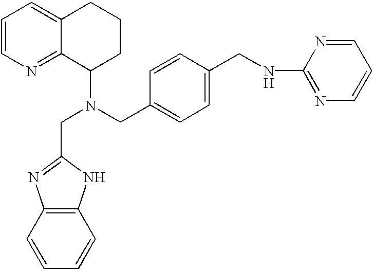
C(N(CC1=CC=C(CNC2=NC=CC=N2)C=C1)C1CCCC2=CC=CN=C12)C1=NC2=C(N1)C=CC=C2
